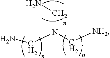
C(N(CN)C[NH2])N
